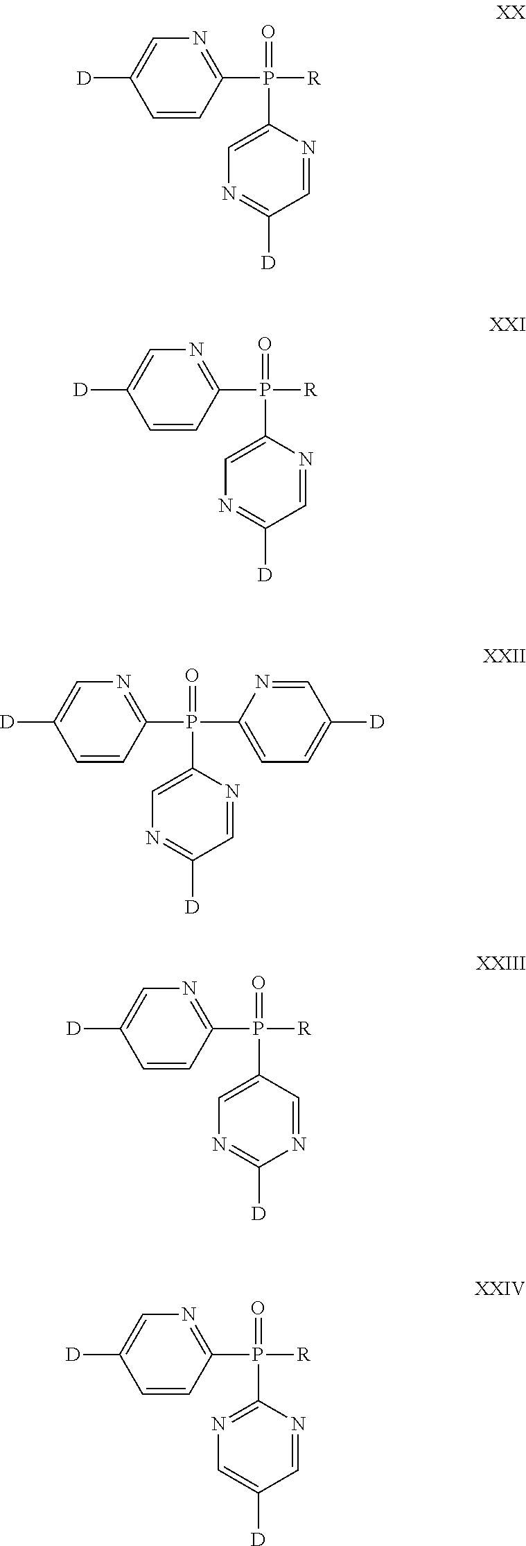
N1=C(P([R])(=O)C2=CN=C([D])C=N2)C=CC([D])=C1.N1=C(P([R])(=O)C2=CN=C([D])C=N2)C=CC([D])=C1.N1=C(P(C2=CC=C([D])C=N2)(=O)C2=CN=C([D])C=N2)C=CC([D])=C1.N1=C(P([R])(=O)C2=CN=C([D])N=C2)C=CC([D])=C1.N1=C(P([R])(=O)C2=NC=C([D])C=N2)C=CC([D])=C1
